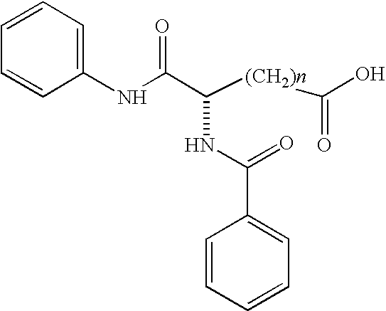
C1=CC(NC(C([(CH2)n]C(O)=O)NC(=O)C2=CC=CC=C2)=O)=CC=C1
